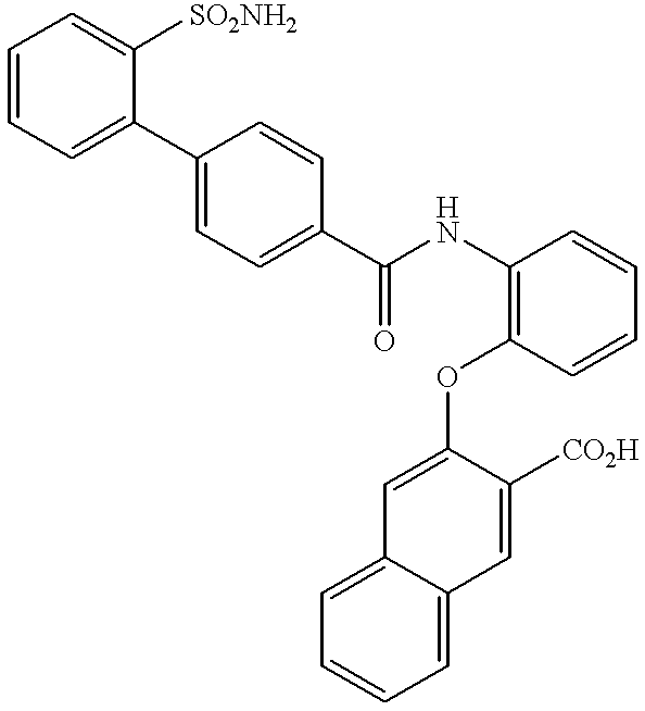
C1=CC=C(C2=CC=C(C(NC3=C(OC4=CC5=CC=CC=C5C=C4[CO2H])C=CC=C3)=O)C=C2)C([SO2NH2])=C1
